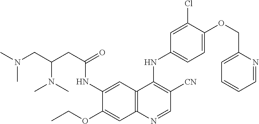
C(CC(=O)NC1=CC2=C(C=C1OCC)N=CC([CN])=C2NC1=CC=C(OCC2=CC=CC=N2)C(Cl)=C1)(CN(C)C)N(C)C
